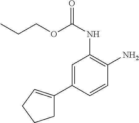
C(COC(NC1=C(N)C=CC(C2=CCCC2)=C1)=O)C
